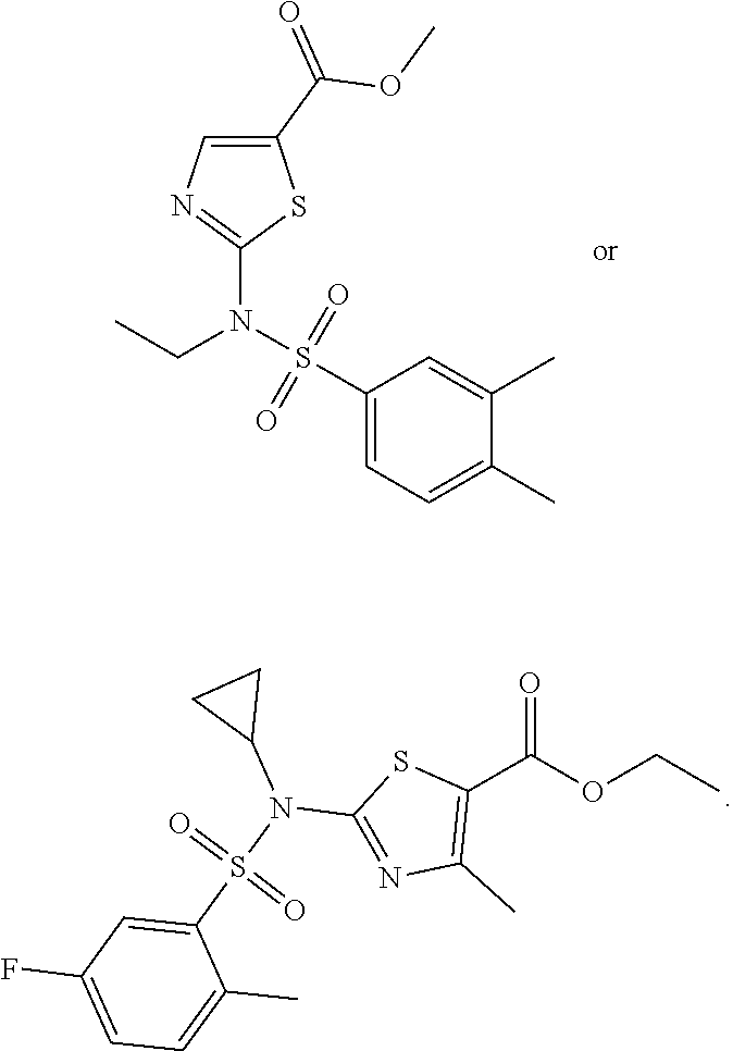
C1(C(OCC)=O)=C(C)N=C(N(C2CC2)S(=O)(=O)C2=CC(F)=CC=C2C)S1.C1(C(=O)OC)=CN=C(N(S(C2=CC=C(C)C(C)=C2)(=O)=O)CC)S1
